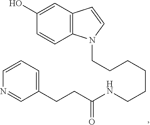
C12=C(C=C(O)C=C1)C=CN2CCCCCCNC(CCC1=CC=CN=C1)=O
